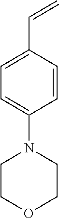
C=CC1=CC=C(N2CCOCC2)C=C1
